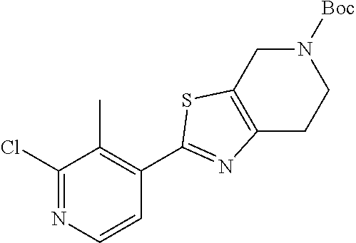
ClC1=NC=CC(C2=NC3=C(CN([Boc])CC3)S2)=C1C
